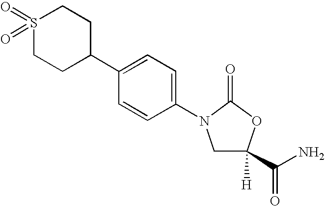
C1CC(C2=CC=C(N3CC(C(N)=O)([H])OC3=O)C=C2)CCS1(=O)=O
